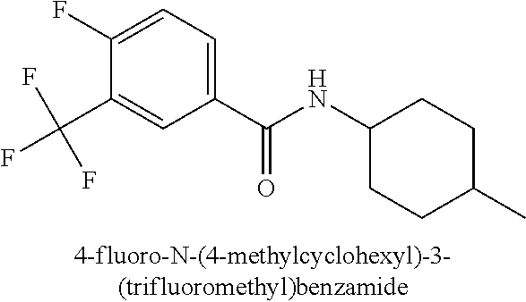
C1(C(NC2CCC(C)CC2)=O)=CC=C(F)C(C(F)(F)F)=C1
